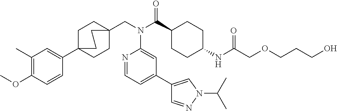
C1(C)=C(OC)C=CC(C23CCC(CN(C(C4CCC(NC(COCCCO)=O)CC4)=O)C4=CC(C5=CN(C(C)C)N=C5)=CC=N4)(CC2)CC3)=C1
